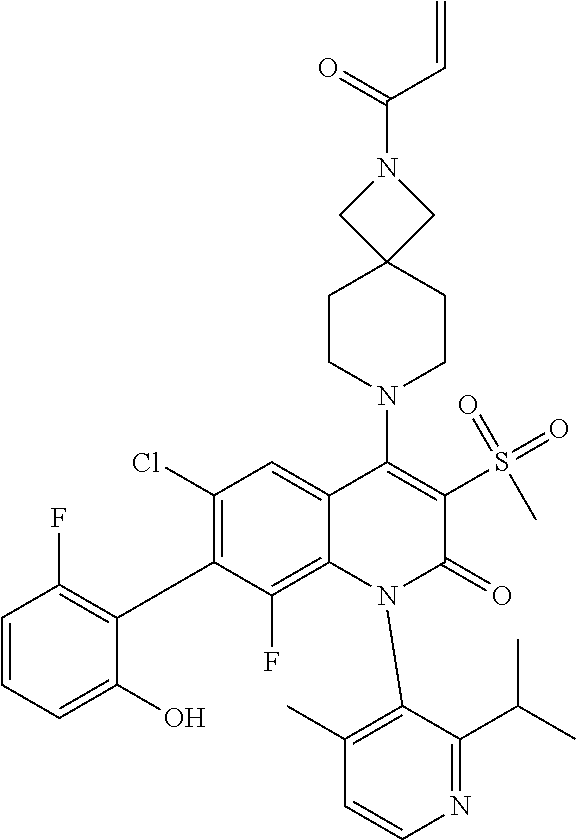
C1(Cl)=C(C2=C(F)C=CC=C2O)C(F)=C2C(=C1)C(N1CCC3(CC1)CN(C(=O)C=C)C3)=C(S(=O)(=O)C)C(=O)N2C1=C(C)C=CN=C1C(C)C
